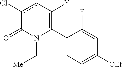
C1(C2=C([Y])cc(Cl)C(=O)N2C[Me])=CC=C([OEt])C=C1F
